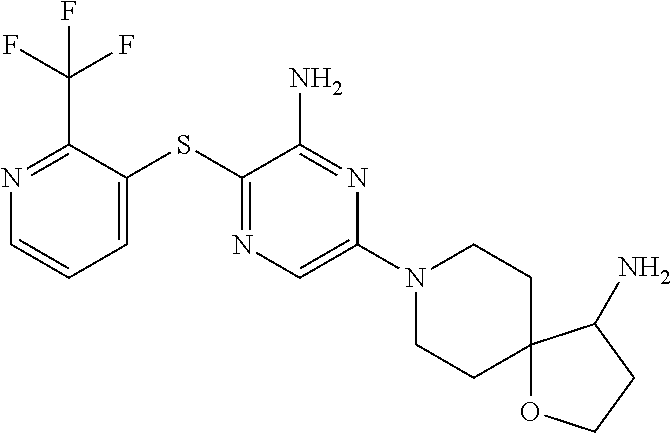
C1(C(F)(F)F)=NC=CC=C1SC1=NC=C(N2CCC3(CC2)OCCC3N)N=C1N
